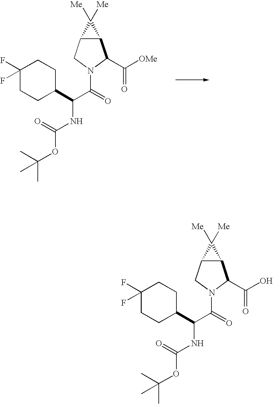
C12C(CN(C(C(NC(OC(C)(C)C)=O)C3CCC(F)(F)CC3)=O)C1C([OMe])=O)C2([Me])[Me].C12C(CN(C(C(NC(OC(C)(C)C)=O)C3CCC(F)(F)CC3)=O)C1C(O)=O)C2([Me])[Me]
